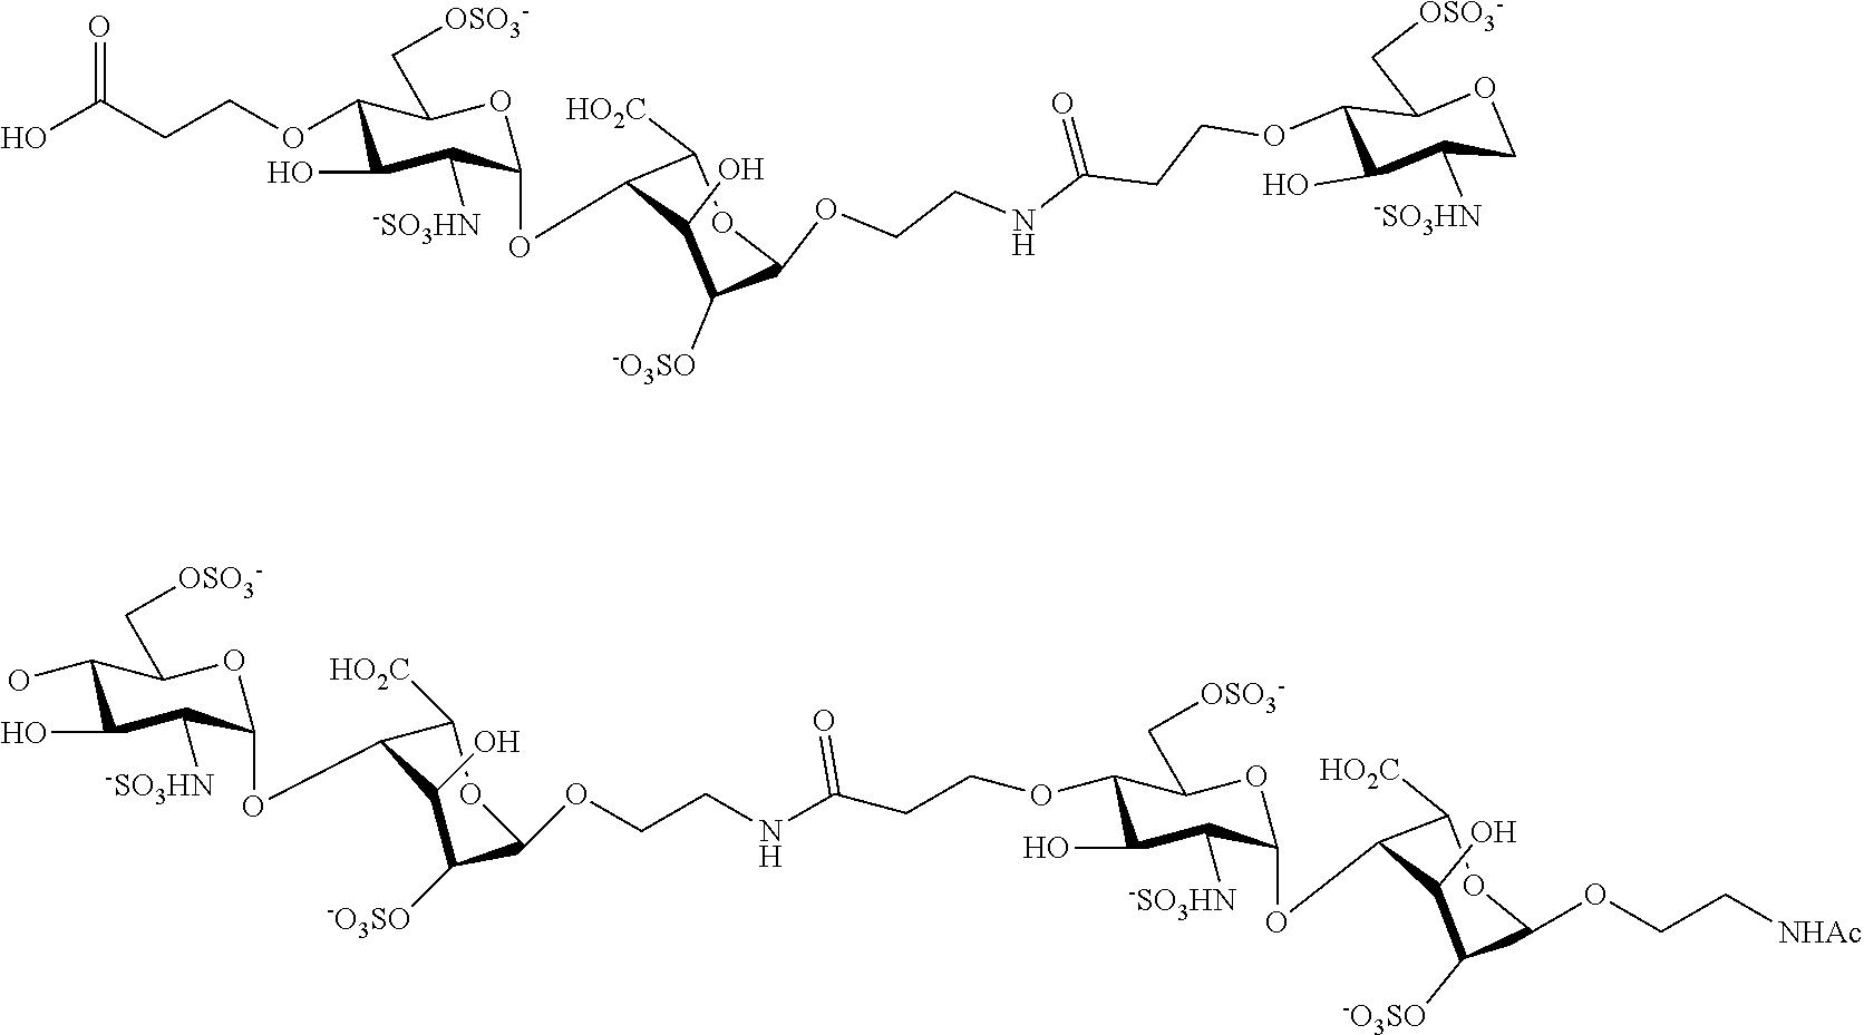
C1(O)C([-SO3HN])C(OC2C([HO2C])OC(OCC[NHAc])C([-O3SO])C2O)OC(C[OSO3-])C1OCCC(NCCOC1C([-O3SO])C(O)C(OC2C([-SO3HN])C(O)C(O)C(C[OSO3-])O2)C([HO2C])O1)=O.OC(CCOC1C(O)C([-SO3HN])C(OC2C([HO2C])OC(OCCNC(CCOC3C(O)C([-SO3HN])COC3C[OSO3-])=O)C([-O3SO])C2O)OC1C[OSO3-])=O
